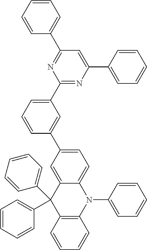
C1=CC=C(C2=NC(C3=CC=CC=C3)=CC(C3=CC=CC=C3)=N2)C=C1C1=CC=C2C(=C1)C(C1=CC=CC=C1)(C1=CC=CC=C1)C1=C(N2C2=CC=CC=C2)C=CC=C1
